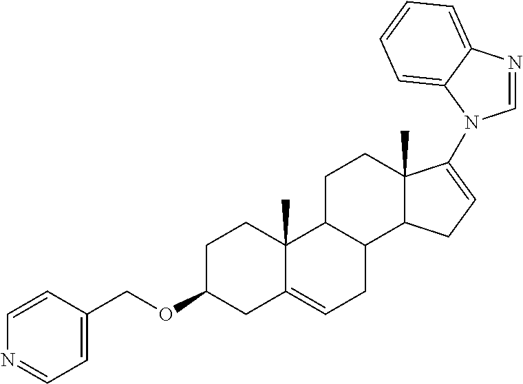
C1C(OCC2=CC=NC=C2)CC2=CCC3C(C2(C)C1)CCC1(C)C3CC=C1N1C=NC2=CC=CC=C21
